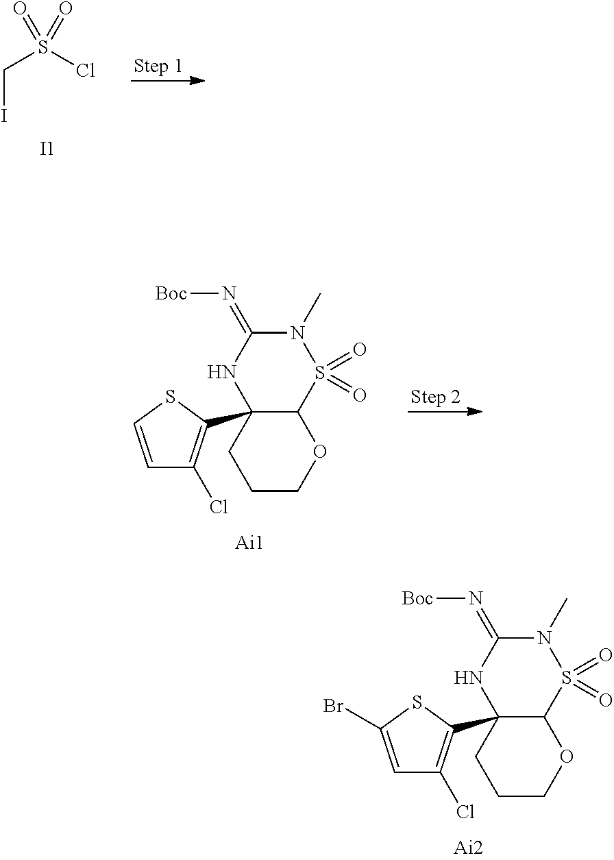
C12(C3=C(Cl)C=C(Br)S3)C(S(=O)(=O)N(C)C(=N[Boc])N1)OCCC2.C(I)S(Cl)(=O)=O.[I1].C12(C3=C(Cl)C=CS3)C(S(=O)(=O)N(C)C(=N[Boc])N1)OCCC2
